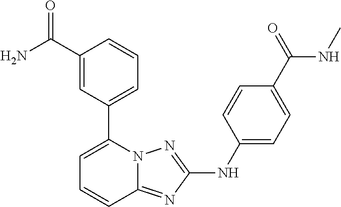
N12C(=NC(NC3=CC=C(C(=O)NC)C=C3)=N1)C=CC=C2C1=CC=CC(C(N)=O)=C1
